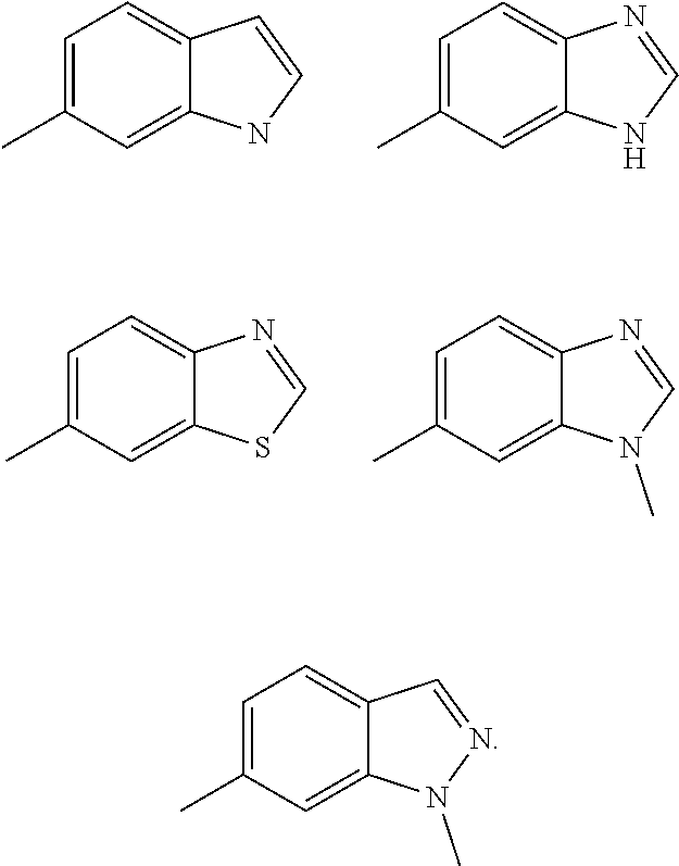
C1=C(C)C=C2C(=C1)C=CN2.C1=C(C)C=C2C(=C1)N=CN2.C1=C(C)C=C2C(=C1)N=CS2.C1=C(C)C=C2C(=C1)N=CN2C.C1=C(C)C=C2C(=C1)C=NN2C
